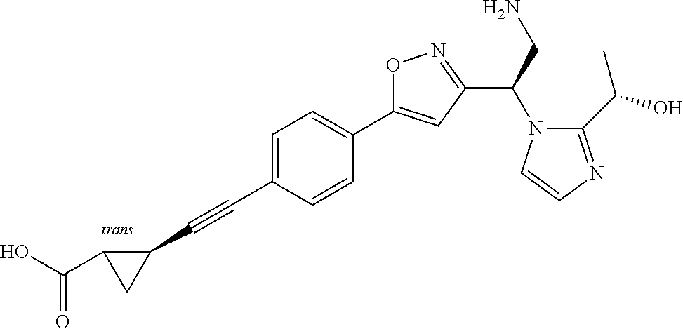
C1=C(C#CC2C(C(O)=O)C2)C=CC(C2=CC(C(N3C(C(O)C)=NC=C3)CN)=NO2)=C1
